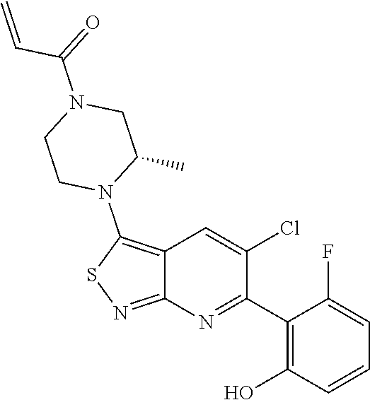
C1(C2=NC3=NSC(N4CCN(C(=O)C=C)CC4C)=C3C=C2Cl)=C(O)C=CC=C1F
